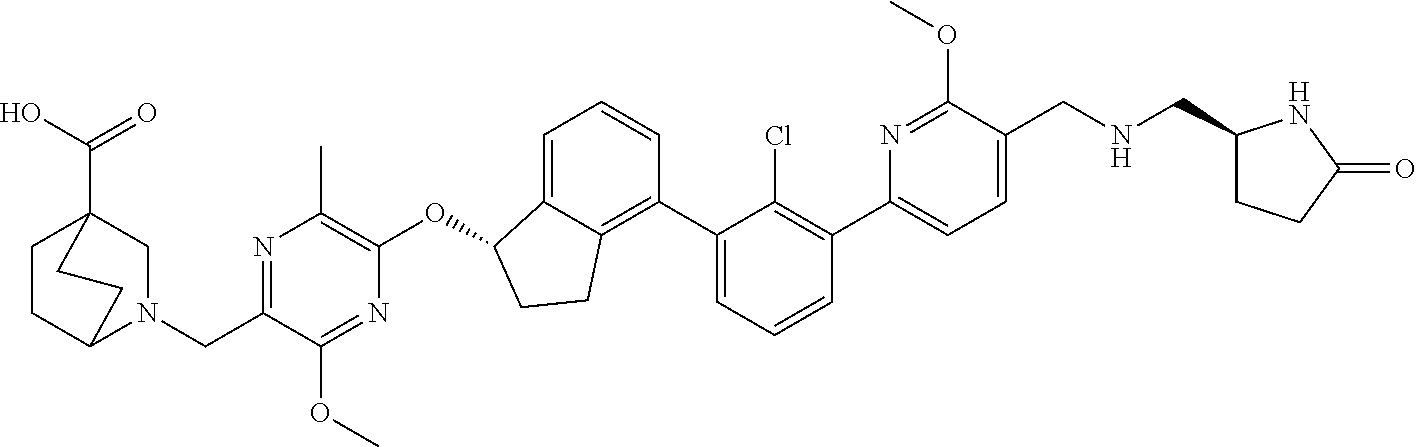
C1=C(C2=C(Cl)C(C3=C4C(=CC=C3)C(OC3=C(C)N=C(CN5C6CCC(C(O)=O)(C5)CC6)C(OC)=N3)CC4)=CC=C2)N=C(OC)C(CNCC2CCC(=O)N2)=C1
